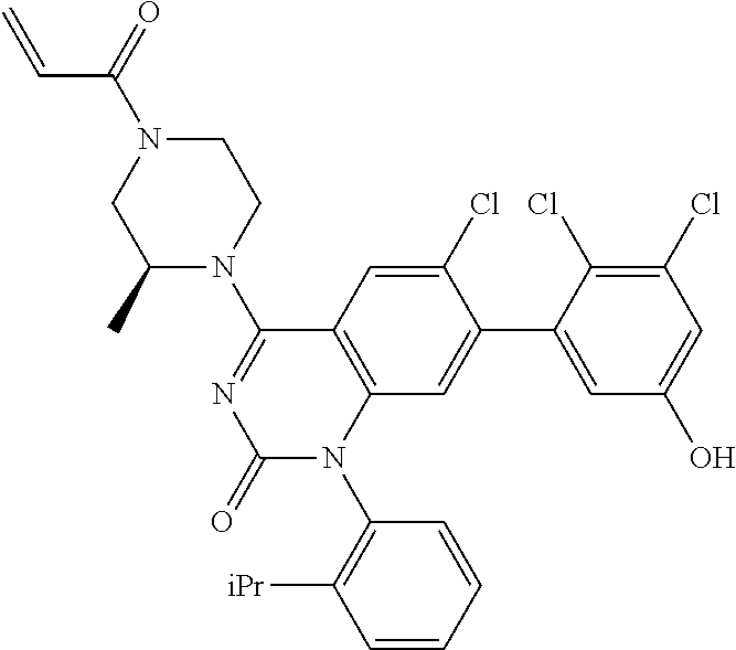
C1(C)N(C2=NC(=O)N(C3=C([iPr])C=CC=C3)C3=C2C=C(Cl)C(C2=CC(O)=CC(Cl)=C2Cl)=C3)CCN(C(=O)C=C)C1
